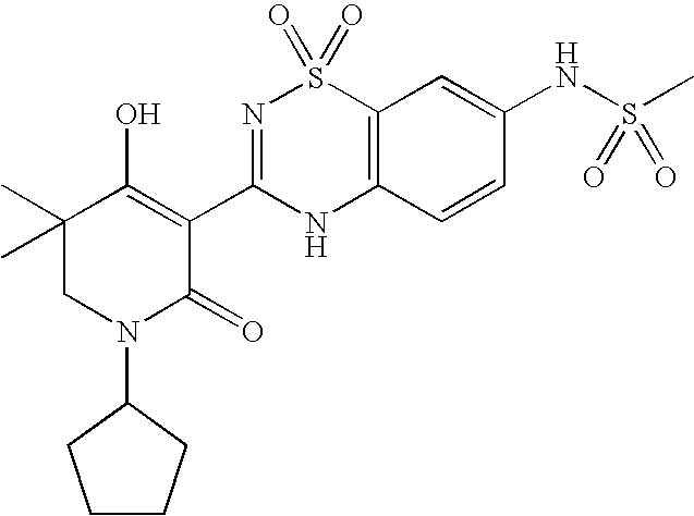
C12=C(C=CC(NS(C)(=O)=O)=C1)NC(C1=C(O)C(C)(C)CN(C3CCCC3)C1=O)=NS2(=O)=O
